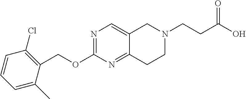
C1=C(C)C(COC2=NC=C3C(=N2)CCN(CCC(O)=O)C3)=C(Cl)C=C1
